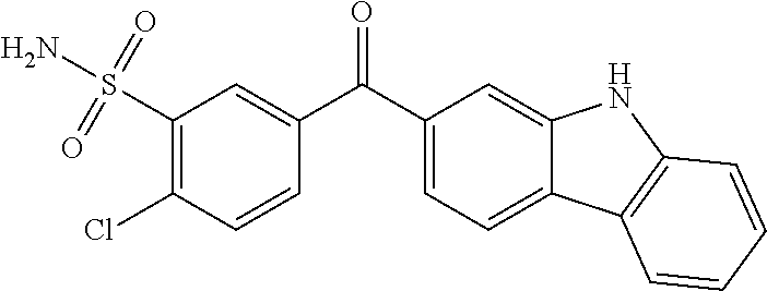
C1(S(N)(=O)=O)=C(Cl)C=CC(C(C2=CC=C3C(=C2)NC2=C3C=CC=C2)=O)=C1
